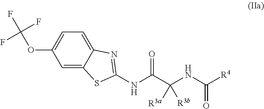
C1=C2C(=CC=C1OC(F)(F)F)N=C(NC(C(NC([R4])=O)([R3b])[R3a])=O)S2
